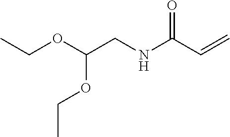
N(C(C=C)=O)CC(OCC)OCC
